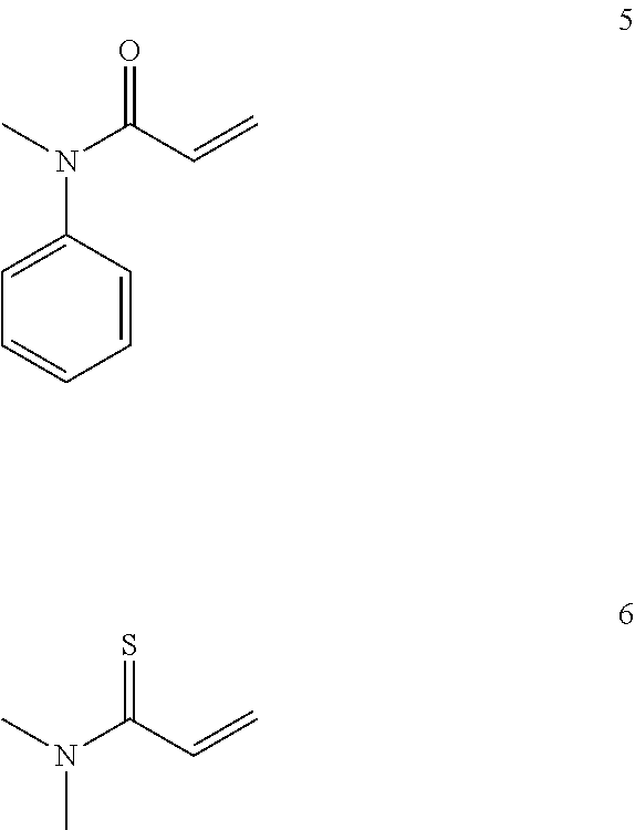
C1=CC(N(C)C(C=C)=O)=CC=C1.CN(C)C(C=C)=S
